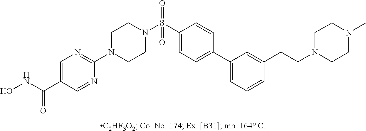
N1(C2=NC=C(C(NO)=O)C=N2)CCN(S(C2=CC=C(C3=CC=CC(CCN4CCN(C)CC4)=C3)C=C2)(=O)=O)CC1
